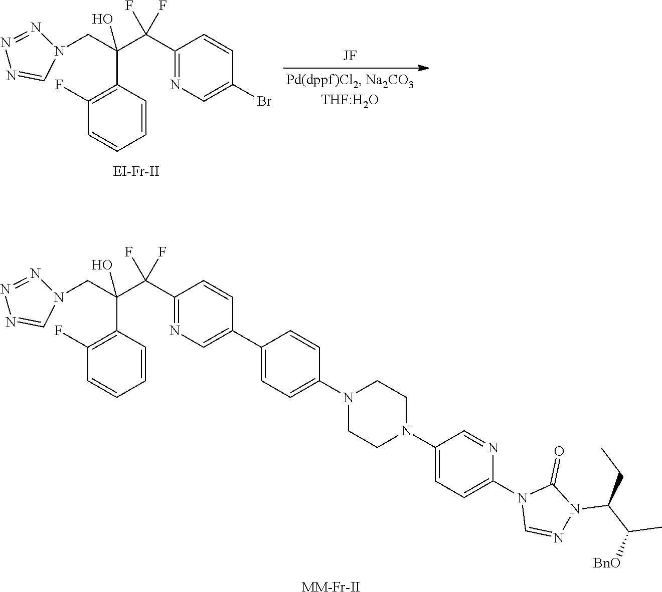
C(C(C(C1=NC=C(C2=CC=C(N3CCN(C4=CC=C(N5C=NN(C(C([BnO])C)CC)C5=O)N=C4)CC3)C=C2)C=C1)(F)F)(O)C1=C(F)C=CC=C1)N1N=NN=C1.[MM-Fr-II].C(C(C(C1=NC=C(Br)C=C1)(F)F)(O)C1=C(F)C=CC=C1)N1N=NN=C1
